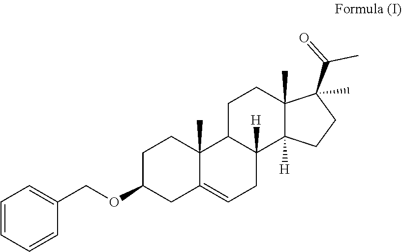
C1=CC=CC(COC2CC3=CCC4([H])C(C3(C)CC2)CCC2(C)C4([H])CCC2(C(=O)C)C)=C1
